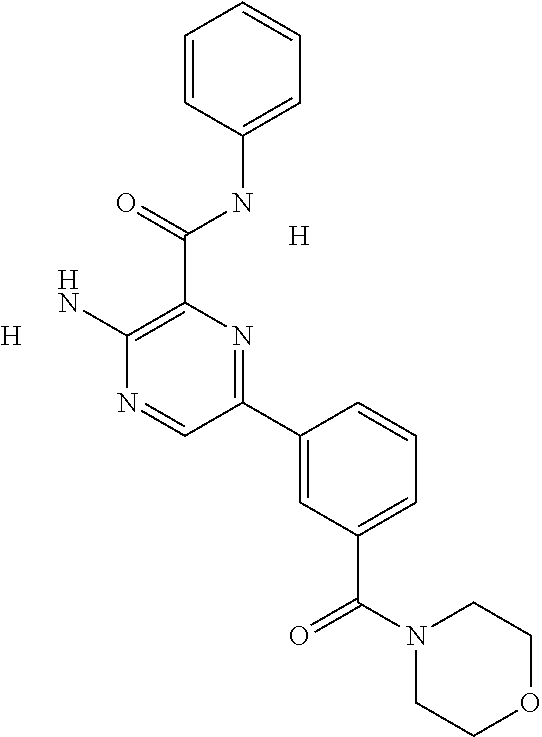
C1=CC(NC(C2=C(N)N=CC(C3=CC(C(=O)N4CCOCC4)=CC=C3)=N2)=O)=CC=C1.[H].[H]
